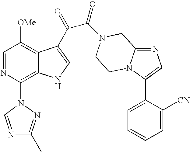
C1=NC(N2N=C(C)N=C2)=C2C(=C1[OMe])C(C(=O)C(=O)N1CC3=NC=C(C4=CC=CC=C4[CN])N3CC1)=CN2
